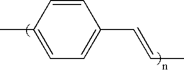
C1=C(C)C=CC(C=CC)=C1
